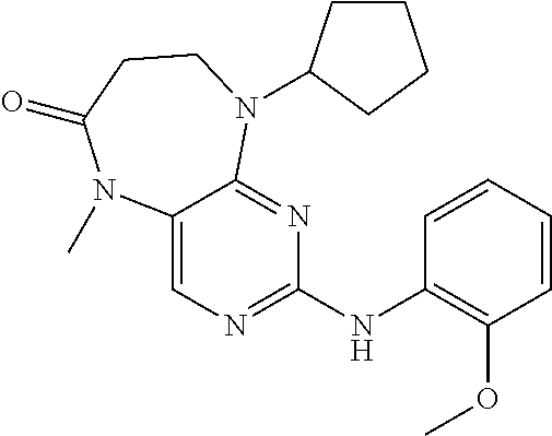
C12=CN=C(NC3=C(OC)C=CC=C3)N=C1N(C1CCCC1)CCC(=O)N2C
